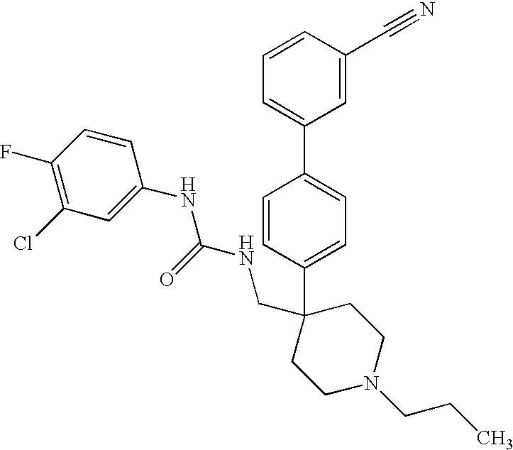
C1=C(C2(CNC(NC3=CC(Cl)=C(F)C=C3)=O)CCN(CCC)CC2)C=CC(C2=CC=CC(C#N)=C2)=C1
